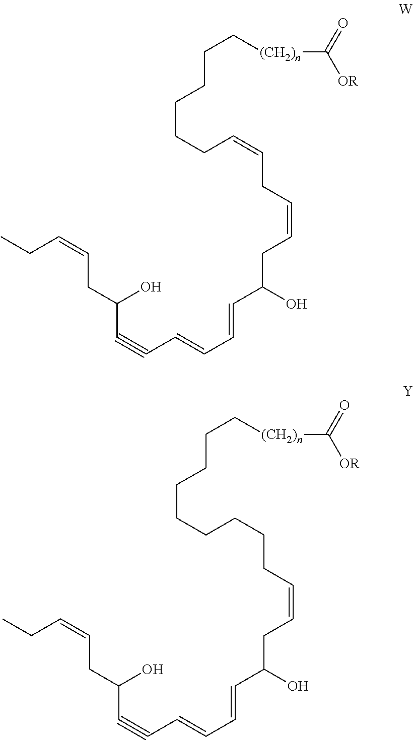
CCC=CCC(C#CC=CC=CC(CC=CCC=CCCCCCC[(CH2)n]C(=O)[OR])O)O.CCC=CCC(C#CC=CC=CC(CC=CCCCCCCCCC[(CH2)n]C(=O)[OR])O)O
